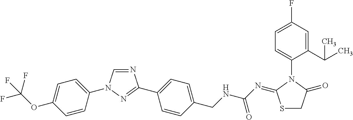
N1=CN(C2=CC=C(OC(F)(F)F)C=C2)N=C1C1=CC=C(CNC(N=C2SCC(=O)N2C2=CC=C(F)C=C2C(C)C)=O)C=C1
